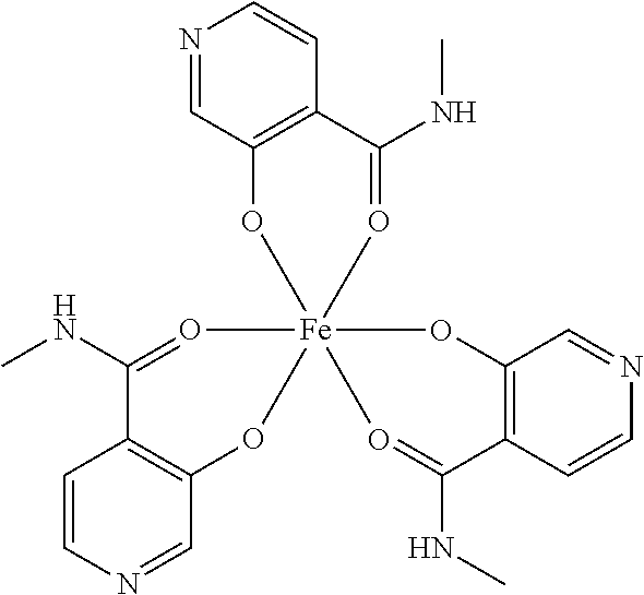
C1=CN=CC2=C1C(NC)=O[Fe]13(O2)(OC2=C(C=CN=C2)C(NC)=O1)O=C(NC)C1=C(C=NC=C1)O3
